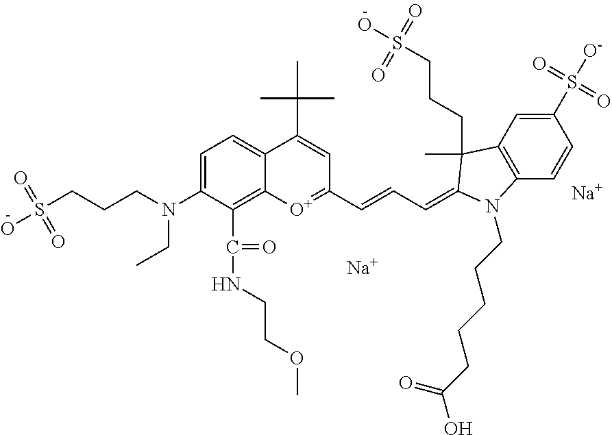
C1=C(N(CCCS(O)(=O)=O)CC)C(C(NCCOC)=O)=C2C(=C1)C(C(C)(C)C)=CC(C=CC=C1C(C)(CCCS(O)(=O)=O)C3=C(C=CC(S([O-])(=O)=O)=C3)N1CCCCCC(O)=O)=[O+]2.[Na].[Na]
